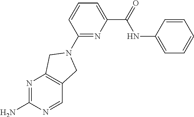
N1=C(N)N=CC2=C1CN(C1=NC(C(NC3=CC=CC=C3)=O)=CC=C1)C2
